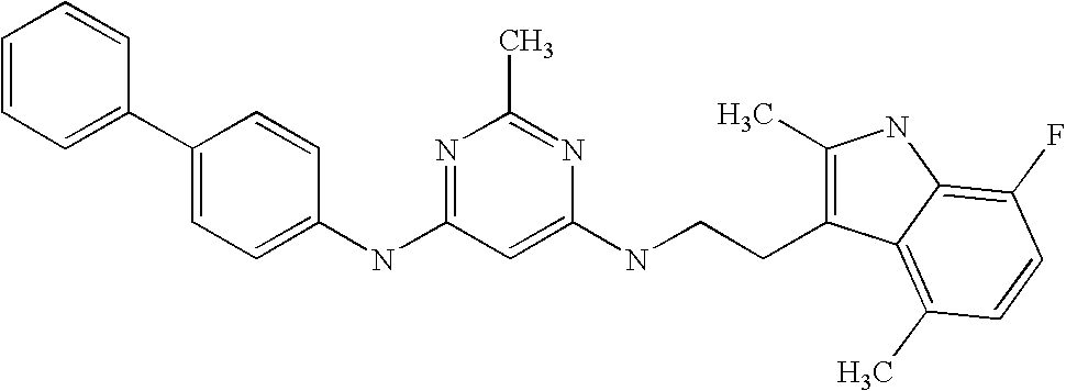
C1(C2=CC=CC=C2)=CC=C(NC2=NC(C)=NC(NCCC3=C(C)NC4=C(F)C=CC(C)=C34)=C2)C=C1
